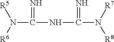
N(C(=N)NC(=N)N([R7])[R8])([R5])[R6]
